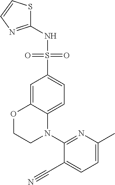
C1=C2C(=CC=C1S(=O)(=O)NC1=NC=CS1)N(C1=NC(C)=CC=C1C#N)CCO2
